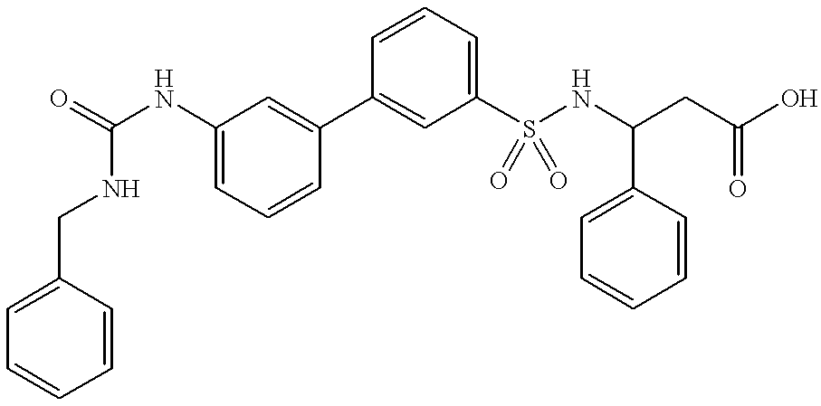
C1=C(NC(=O)NCC2=CC=CC=C2)C=C(C2=CC(S(NC(CC(O)=O)C3=CC=CC=C3)(=O)=O)=CC=C2)C=C1
